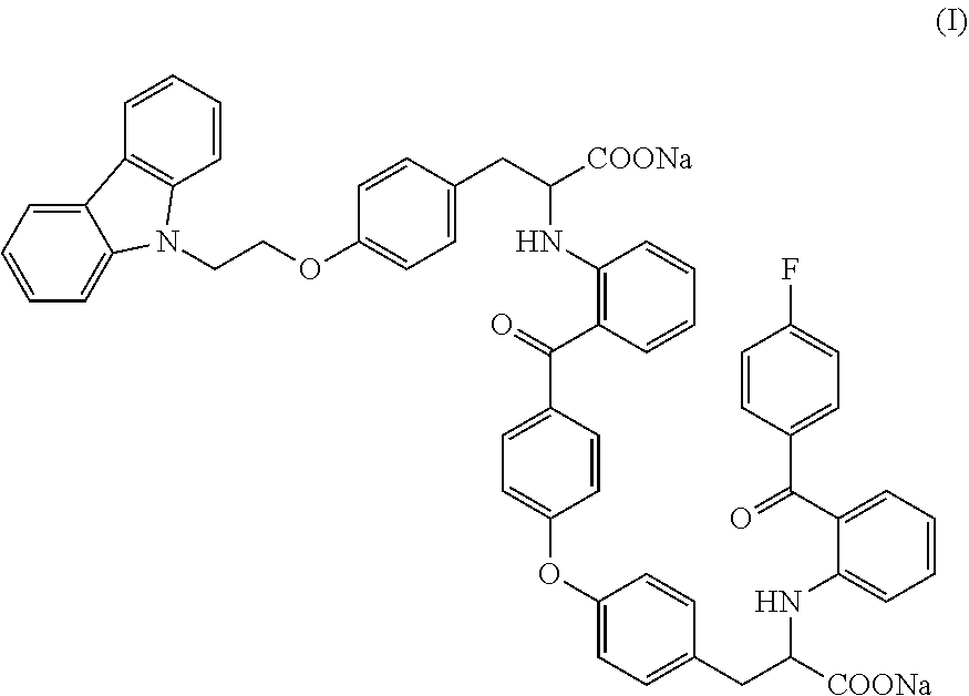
C1=CC=C2C(=C1)N(CCOC1=CC=C(CC(NC3=C(C(=O)C4=CC=C(OC5=CC=C(CC([COONa])NC6=CC=CC=C6C(=O)C6=CC=C(F)C=C6)C=C5)C=C4)C=CC=C3)[COONa])C=C1)C1=C2C=CC=C1
